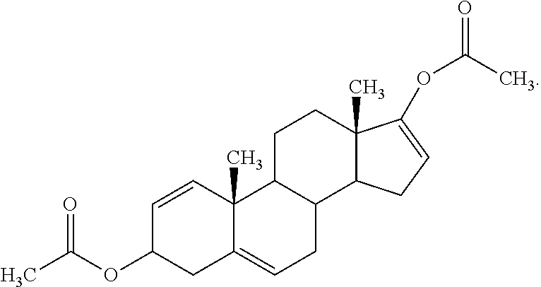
CC(OC1CC2=CCC3C(C2(C)C=C1)CCC1(C)C3CC=C1OC(=O)C)=O
